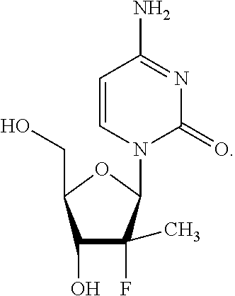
C1(O)C(F)(C)C(N2C(=O)N=C(N)C=C2)OC1CO
